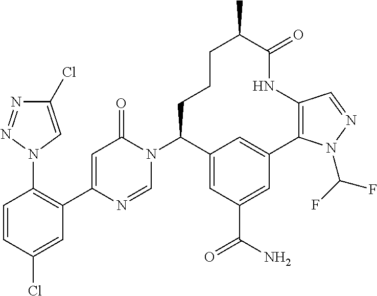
C1(Cl)=CN(C2=C(C3=CC(=O)N(C4C5=CC(C(N)=O)=CC(=C5)C5=C(C=NN5C(F)F)NC(=O)C(C)CCC4)C=N3)C=C(Cl)C=C2)N=N1
